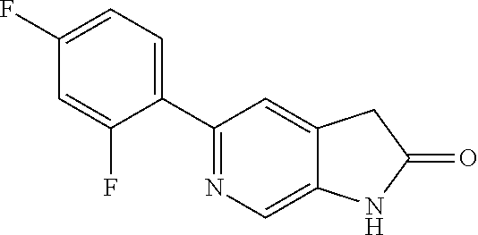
C1(C2=NC=C3C(=C2)CC(=O)N3)=CC=C(F)C=C1F
